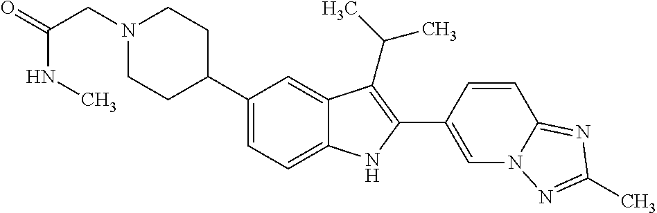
N1(CC(=O)NC)CCC(C2=CC=C3C(=C2)C(C(C)C)=C(C2=CN4C(=NC(C)=N4)C=C2)N3)CC1
